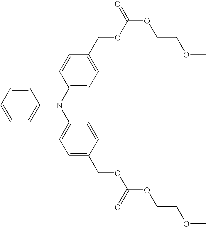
C1=CC=CC=C1N(C1=CC=C(COC(OCCOC)=O)C=C1)C1=CC=C(COC(OCCOC)=O)C=C1
